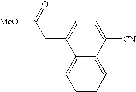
C12=CC=CC=C1C([CN])=CC=C2CC([MeO])=O
